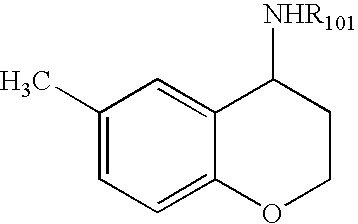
C1(C)=CC=C2C(=C1)C([NHR101])CCO2
